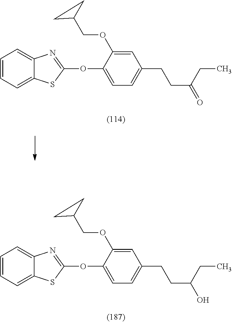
C1=CC=C2C(=C1)N=C(OC1=CC=C(CCC(O)CC)C=C1OCC1CC1)S2.C1=CC=C2C(=C1)N=C(OC1=CC=C(CCC(=O)CC)C=C1OCC1CC1)S2
